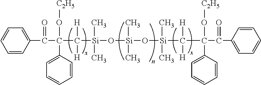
C1=CC=CC(C(C(C([Si](O[Si](O[Si](C)(C)C([H])([H])C(O[C2H5])(C2=CC=CC=C2)C(C2=CC=CC=C2)=O)(C)C)(C)C)([H])[H])(O[C2H5])C2=CC=CC=C2)=O)=C1
